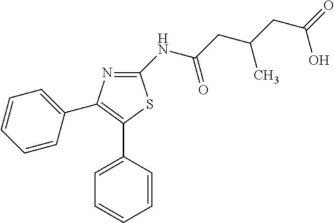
C1(NC(CC(CC(=O)O)C)=O)=NC(C2=CC=CC=C2)=C(C2=CC=CC=C2)S1
